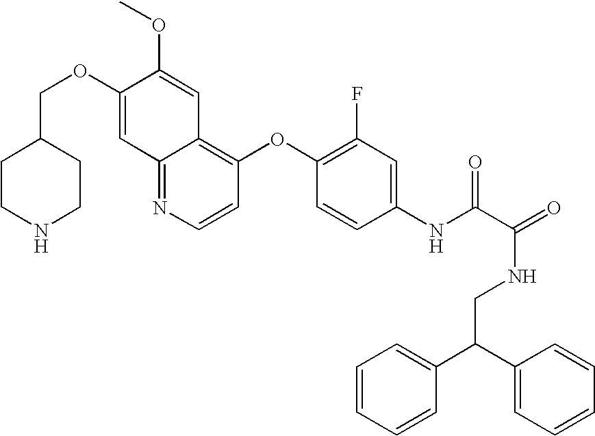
C12=NC=CC(OC3=C(F)C=C(NC(C(=O)NCC(C4=CC=CC=C4)C4=CC=CC=C4)=O)C=C3)=C1C=C(OC)C(OCC1CCNCC1)=C2
